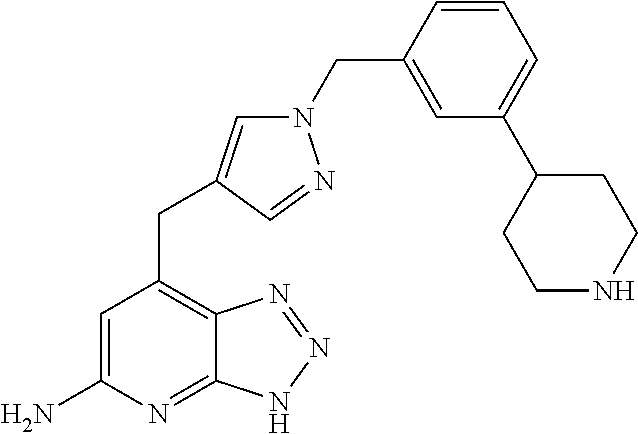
C1=C(N)N=C2C(=C1CC1=CN(CC3=CC(C4CCNCC4)=CC=C3)N=C1)N=NN2
